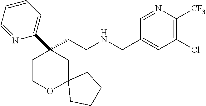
C(CNCC1=CC(Cl)=C([CF3])N=C1)C1(C2=CC=CC=N2)CCOC2(C1)CCCC2
